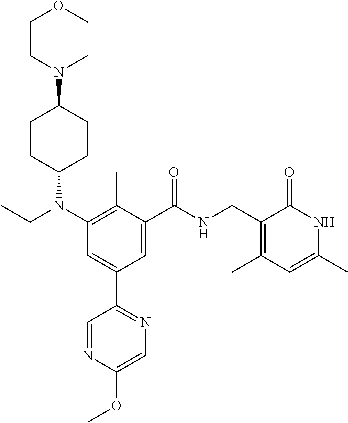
N1=CC(C2=CC(N(CC)C3CCC(N(CCOC)C)CC3)=C(C)C(C(NCC3=C(C)C=C(C)NC3=O)=O)=C2)=NC=C1OC
